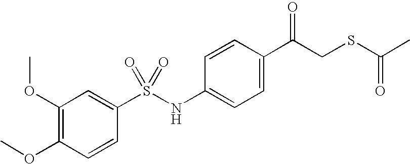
C1=C(C(CSC(C)=O)=O)C=CC(NS(C2=CC(OC)=C(OC)C=C2)(=O)=O)=C1
